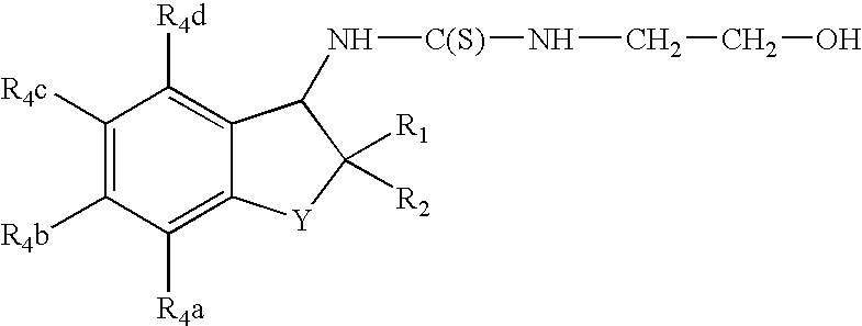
C1([R4c])=C([R4b])C([R4a])=C2C(=C1[R4d])C(N[C(S)]NCCO)C([R1])([R2])[Y]2
